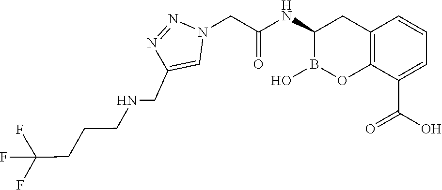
C12=C(C(C(O)=O)=CC=C1)OB(O)C(NC(=O)CN1N=NC(CNCCCC(F)(F)F)=C1)C2
